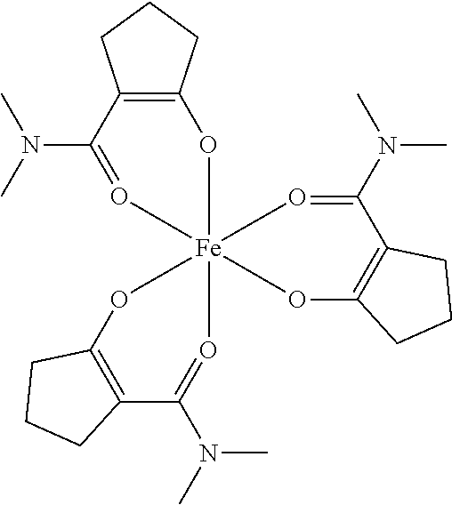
C12=C(CCC1)O[Fe]13(O=C(N(C)C)C4=C(O1)CCC4)(OC1=C(C(N(C)C)=O3)CCC1)O=C2N(C)C
